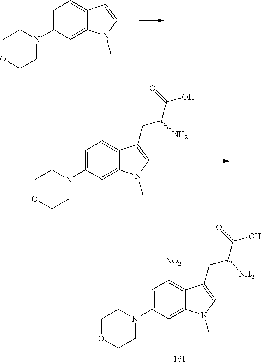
C1=C(N2CCOCC2)C=C2C(=C1)C=CN2C.C1=C(N2CCOCC2)C=C2C(=C1)C(CC(C(=O)O)N)=CN2C.C1=C(N2CCOCC2)C=C2C(=C1[NO2])C(CC(C(=O)O)N)=CN2C
